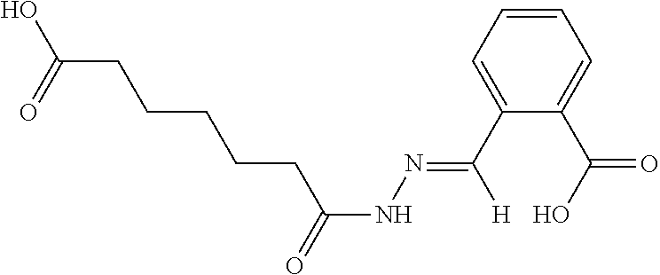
C(C(=O)O)CCCCC(NN=C([H])C1=CC=CC=C1C(O)=O)=O
